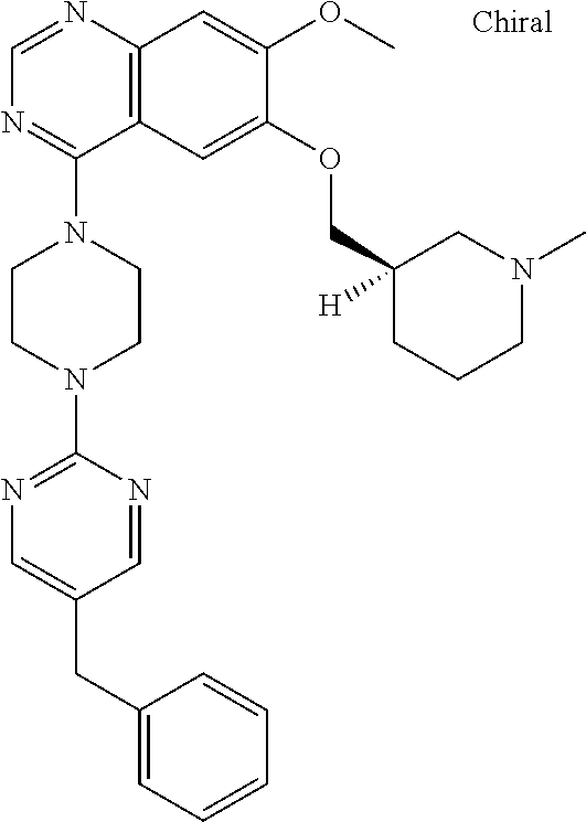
C12=C(N=CN=C1N1CCN(C3=NC=C(CC4=CC=CC=C4)C=N3)CC1)C=C(OC)C(OCC1([H])CCCN(C)C1)=C2
